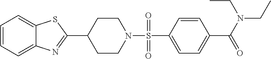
C1=CC=C2C(=C1)SC(C1CCN(S(=O)(=O)C3=CC=C(C(N(CC)CC)=O)C=C3)CC1)=N2
